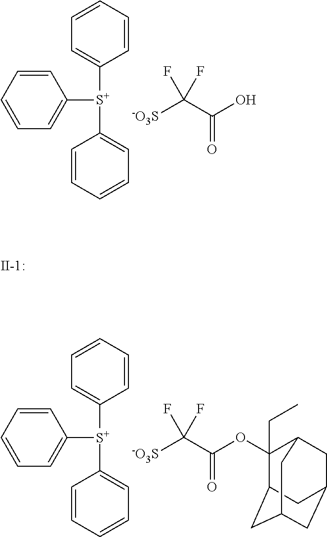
C1=CC=CC([S+](C2=CC=CC=C2)C2=CC=CC=C2)=C1.[-O3S]C(C(O)=O)(F)F.C1=CC=CC([S+](C2=CC=CC=C2)C2=CC=CC=C2)=C1.[-O3S]C(C(OC1(CC)C2CC3CC(CC1C3)C2)=O)(F)F.[II-1:]
